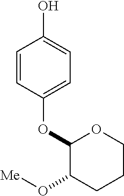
C1=CC(OC2C(O[Me])CCCO2)=CC=C1O
